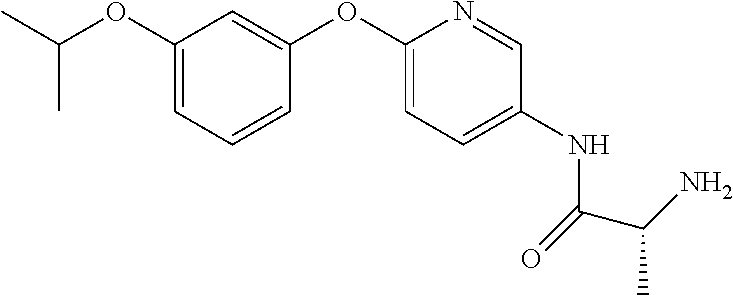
C1(OC(C)C)=CC=CC(OC2=CC=C(NC(C(C)N)=O)C=N2)=C1
